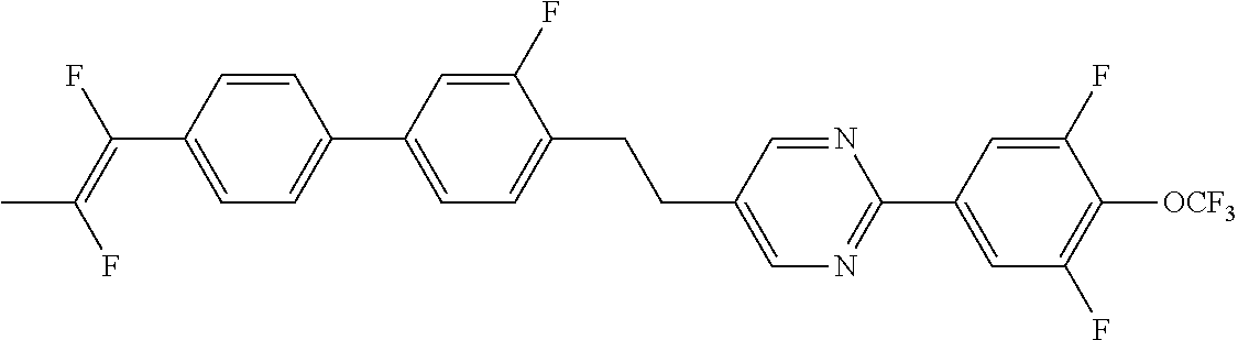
C(C1=CN=C(C2=CC(F)=C([OCF3])C(F)=C2)N=C1)CC1=CC=C(C2=CC=C(C(=C(F)C)F)C=C2)C=C1F
